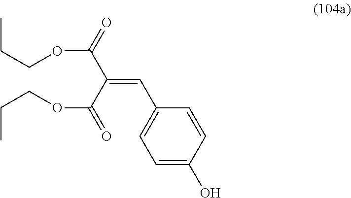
C1=C(O)C=CC(C=C(C(=O)OCCC)C(=O)OCCC)=C1
